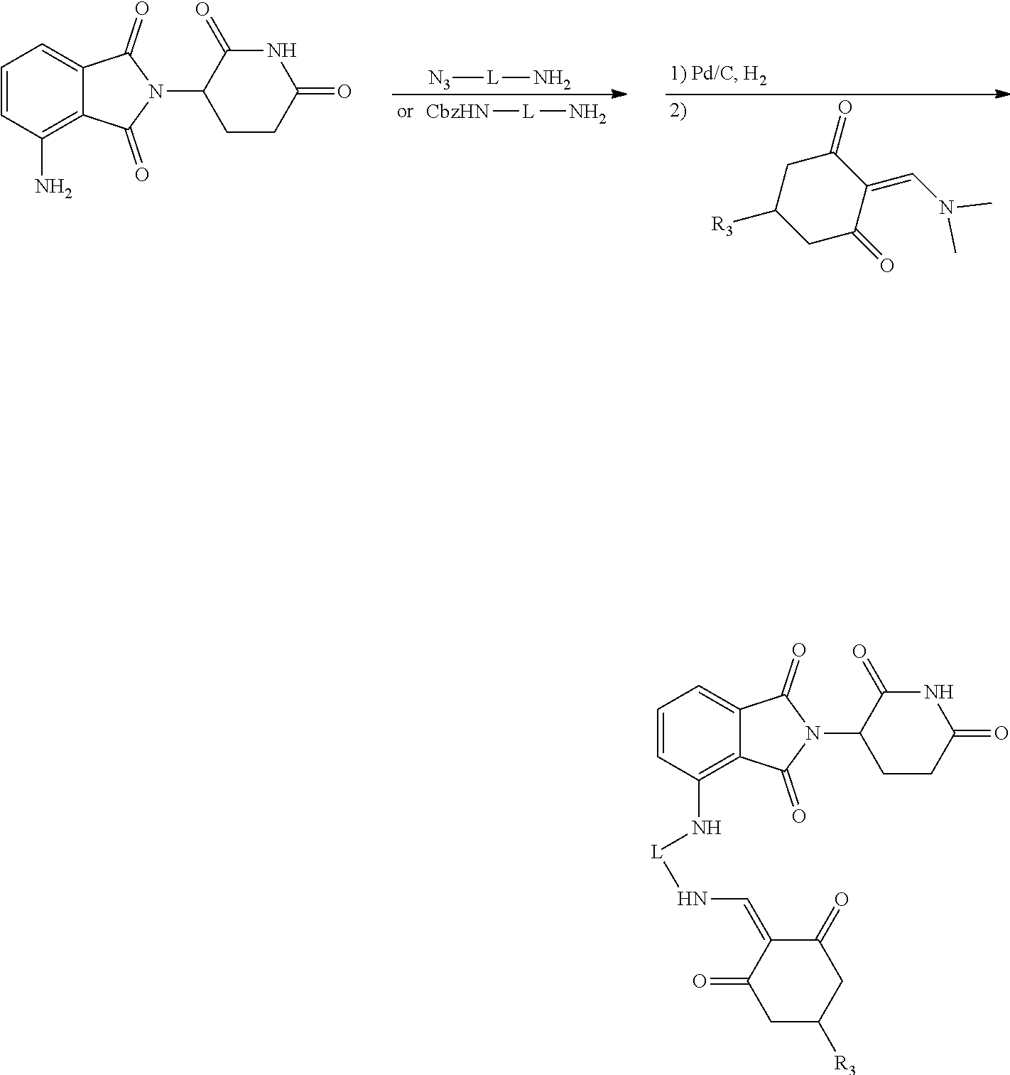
C1=CC(N[L]NC=C2C(=O)CC([R3])CC2=O)=C2C(=C1)C(=O)N(C1CCC(=O)NC1=O)C2=O.C1=CC(N)=C2C(=C1)C(=O)N(C1CCC(=O)NC1=O)C2=O.[CbzHN][L]N.[N3][L]N.C1C([R3])CC(=O)C(=CN(C)C)C1=O
